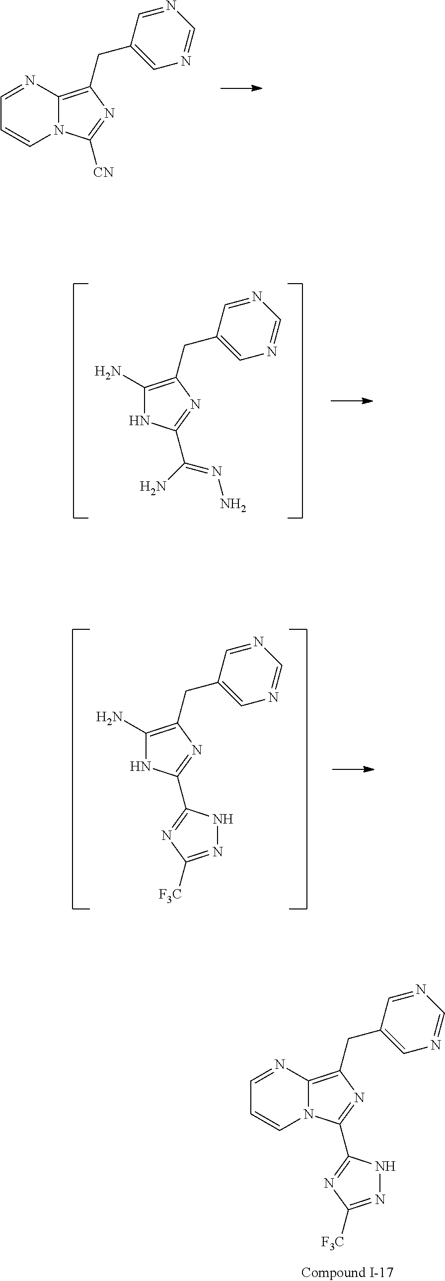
C1=NC2=C(CC3=CN=CN=C3)N=C(C3=NC([F3C])=NN3)N2C=C1.N1C(N)=C(CC2=CN=CN=C2)N=C1C1=NC([F3C])=NN1.N1C(N)=C(CC2=CN=CN=C2)N=C1C(N)=NN.C1=NC2=C(CC3=CN=CN=C3)N=C([CN])N2C=C1
